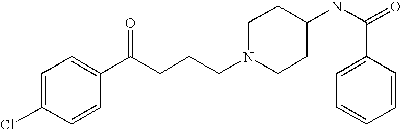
C1=C(Cl)C=CC(C(CCCN2CCC(NC(=O)C3=CC=CC=C3)CC2)=O)=C1
